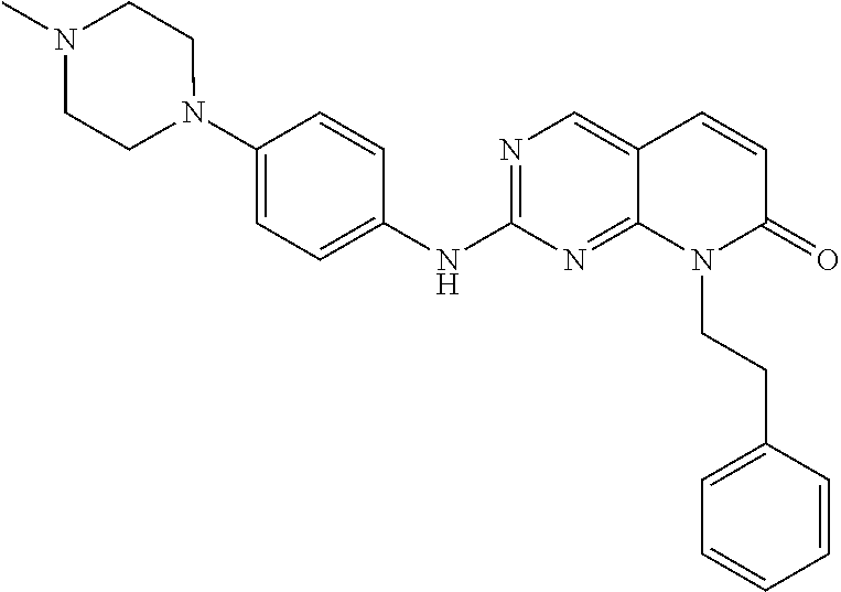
N1(C2=CC=C(NC3=NC=C4C(=N3)N(CCC3=CC=CC=C3)C(=O)C=C4)C=C2)CCN(C)CC1
